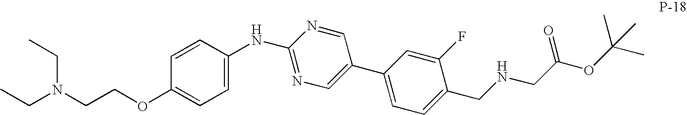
C1=CC(NC2=NC=C(C3=CC=C(CNCC(OC(C)(C)C)=O)C(F)=C3)C=N2)=CC=C1OCCN(CC)CC
